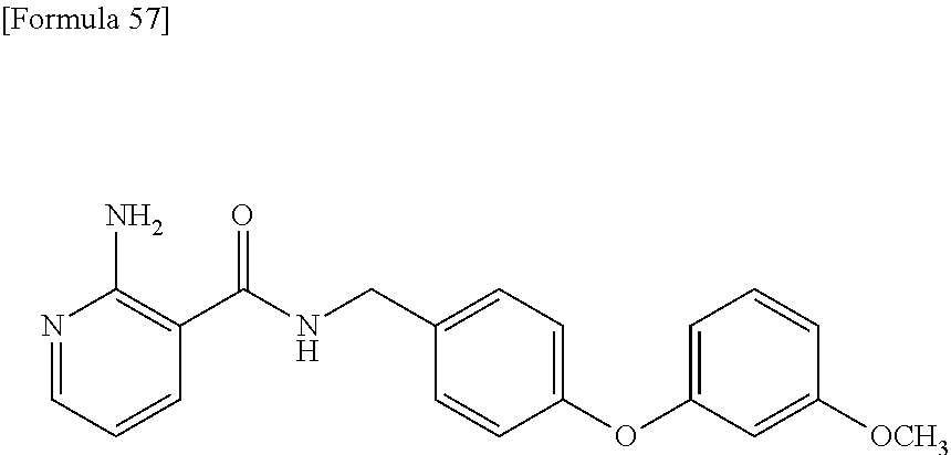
N1=CC=CC(C(NCC2=CC=C(OC3=CC=CC([OCH3])=C3)C=C2)=O)=C1N
